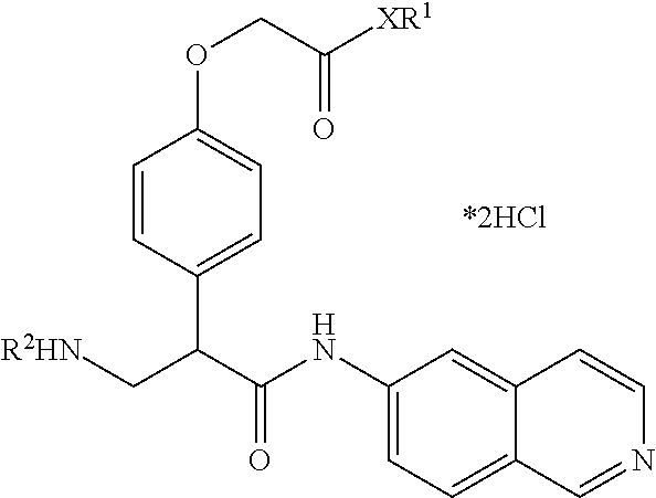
C12=CC(NC(C(C[R2HN])C3=CC=C(OCC([XR1])=O)C=C3)=O)=CC=C1C=NC=C2
